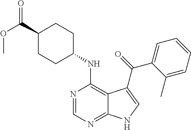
C1(C(OC)=O)CCC(NC2=C3C(=NC=N2)NC=C3C(=O)C2=CC=CC=C2C)CC1
